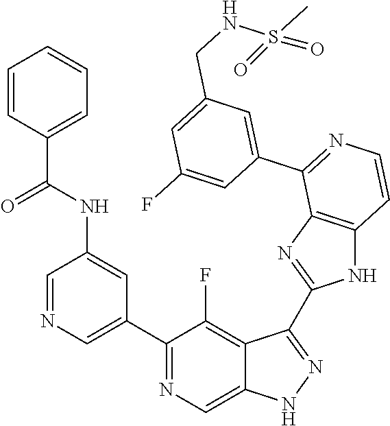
C1=NC=C(C2=NC=C3C(=C2F)C(C2=NC4=C(N2)C=CN=C4C2=CC(CNS(C)(=O)=O)=CC(F)=C2)=NN3)C=C1NC(C1=CC=CC=C1)=O
